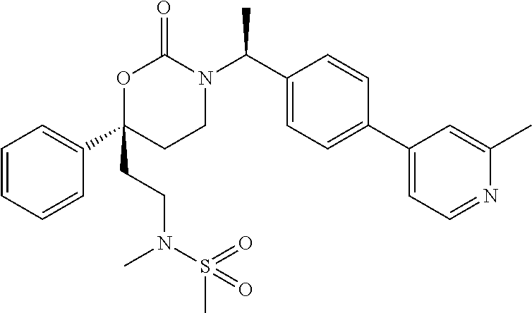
C1=CC=CC(C2(CCN(C)S(C)(=O)=O)CCN(C(C3=CC=C(C4=CC=NC(C)=C4)C=C3)C)C(=O)O2)=C1
